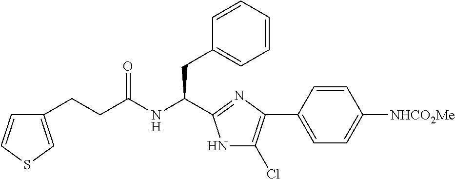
C1(CCC(NC(C2=NC(C3=CC=C([NHCO2Me])C=C3)=C(Cl)N2)CC2=CC=CC=C2)=O)=CSC=C1
